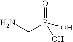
NCP(O)(=O)O
